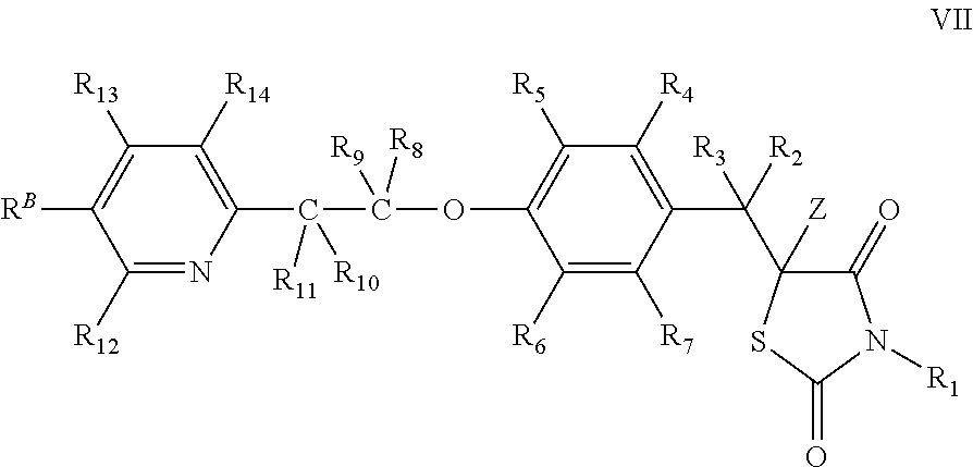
C1(C(C(OC2=C([R5])C([R4])=C(C([R2])([R3])C3([Z])C(=O)N([R1])C(=O)S3)C([R7])=C2[R6])([R9])[R8])([R11])[R10])=C([R14])C([R13])=C([RB])C([R12])=N1
